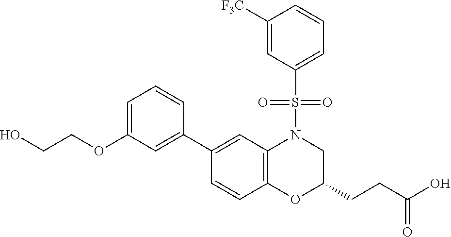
C1(C2=CC(OCCO)=CC=C2)=CC2=C(C=C1)OC(CCC(O)=O)CN2S(C1=CC=CC([F3C])=C1)(=O)=O
